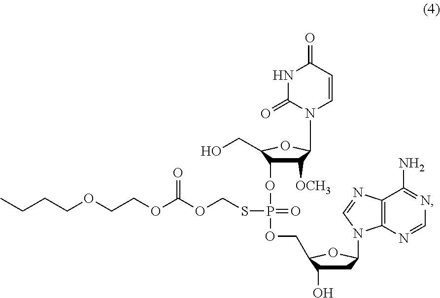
C1C(O)C(COP(SCOC(OCCOCCCC)=O)(=O)OC2C([OCH3])C(N3C(=O)NC(=O)C=C3)OC2CO)OC1N1C2=C(C(N)=NC=N2)N=C1
